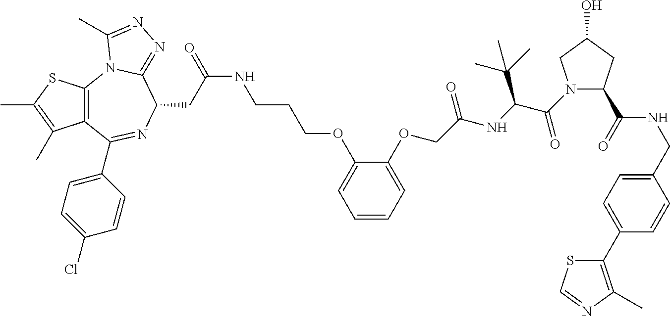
S1C(C)=C(C)C2=C1N1C(=NN=C1C)C(CC(=O)NCCCOC1=CC=CC=C1OCC(NC(C(N1C(C(=O)NCC3=CC=C(C4=C(C)N=CS4)C=C3)CC(O)C1)=O)C(C)(C)C)=O)N=C2C1=CC=C(Cl)C=C1
